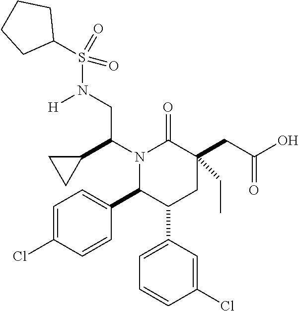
N1(C(C2CC2)CN(S(C2CCCC2)(=O)=O)[H])C(C2=CC=C(Cl)C=C2)C(C2=CC=CC(Cl)=C2)CC(CC(=O)O)(CC)C1=O
